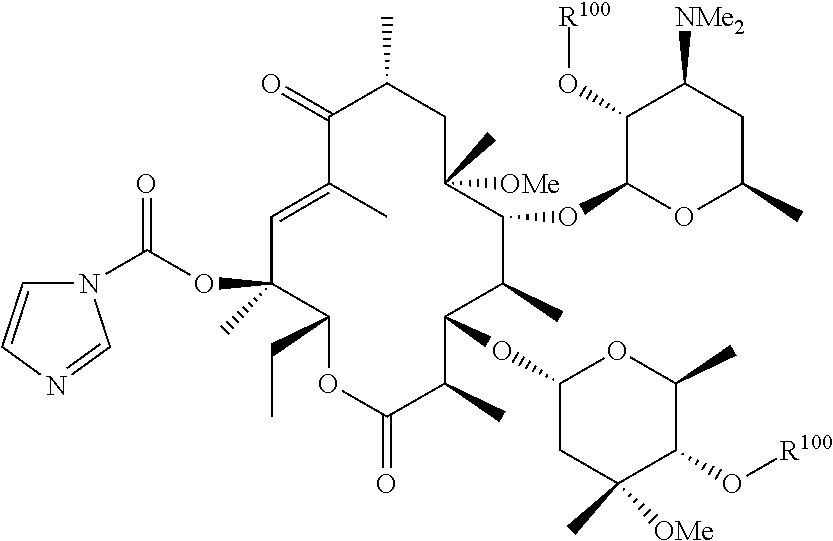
C1=CN=CN1C(OC1(C)C=C(C)C(=O)C(C)CC([OMe])(C)C(OC2OC(C)CC([NMe2])C2O[R100])C(C)C(OC2CC(C)([OMe])C(O[R100])C(C)O2)C(C)C(=O)OC1CC)=O
